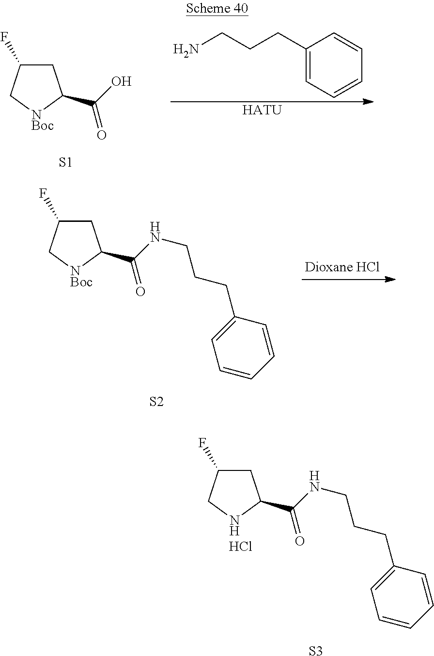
C1C(F)C[NBoc]C1C(O)=O.[S1].[HATU].NCCCC1=CC=CC=C1.[S2].C1C(F)C[NBoc]C1C(NCCCC1=CC=CC=C1)=O.[S3].C1C(F)CNC1C(NCCCC1=CC=CC=C1)=O.Cl
